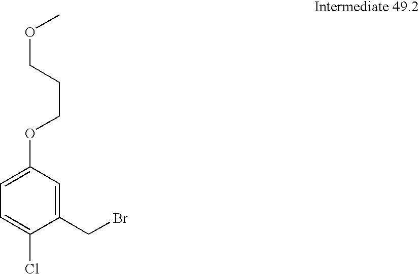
C1=C(OCCCOC)C=C(CBr)C(Cl)=C1
